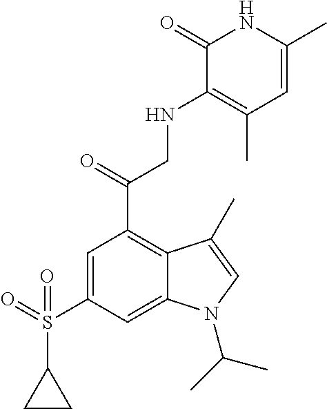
C1=C(S(C2CC2)(=O)=O)C=C2C(=C1C(CNC1=C(C)C=C(C)NC1=O)=O)C(C)=CN2C(C)C
